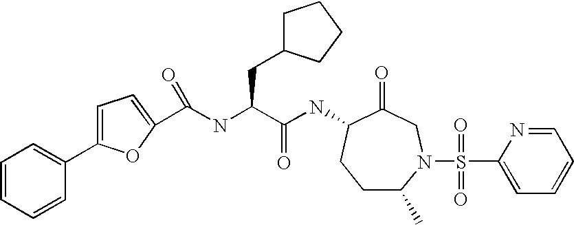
C1C(C)N(S(C2=CC=CC=N2)(=O)=O)CC(=O)C(NC(C(NC(C2=CC=C(C3=CC=CC=C3)O2)=O)CC2CCCC2)=O)C1
